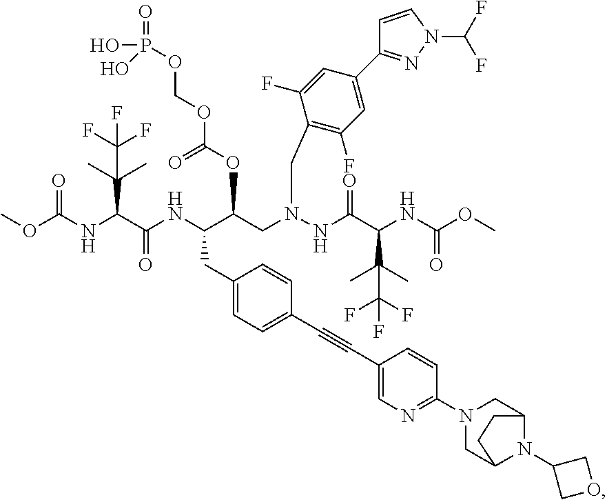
O(C(NC(C(NC(C(CN(NC(C(NC(OC)=O)C(C)(C)C(F)(F)F)=O)CC1=C(F)C=C(C2=NN(C(F)F)C=C2)C=C1F)OC(OCOP(O)(=O)O)=O)CC1=CC=C(C#CC2=CN=C(N3CC4N(C5COC5)C(C3)CC4)C=C2)C=C1)=O)C(C)(C)C(F)(F)F)=O)C
